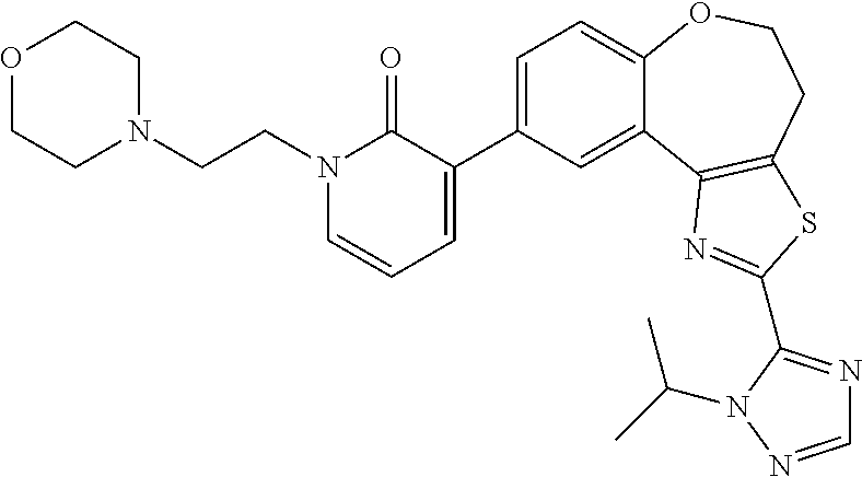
C1(C2=CC=CN(CCN3CCOCC3)C2=O)=CC=C2C(=C1)C1=C(CCO2)SC(C2=NC=NN2C(C)C)=N1
